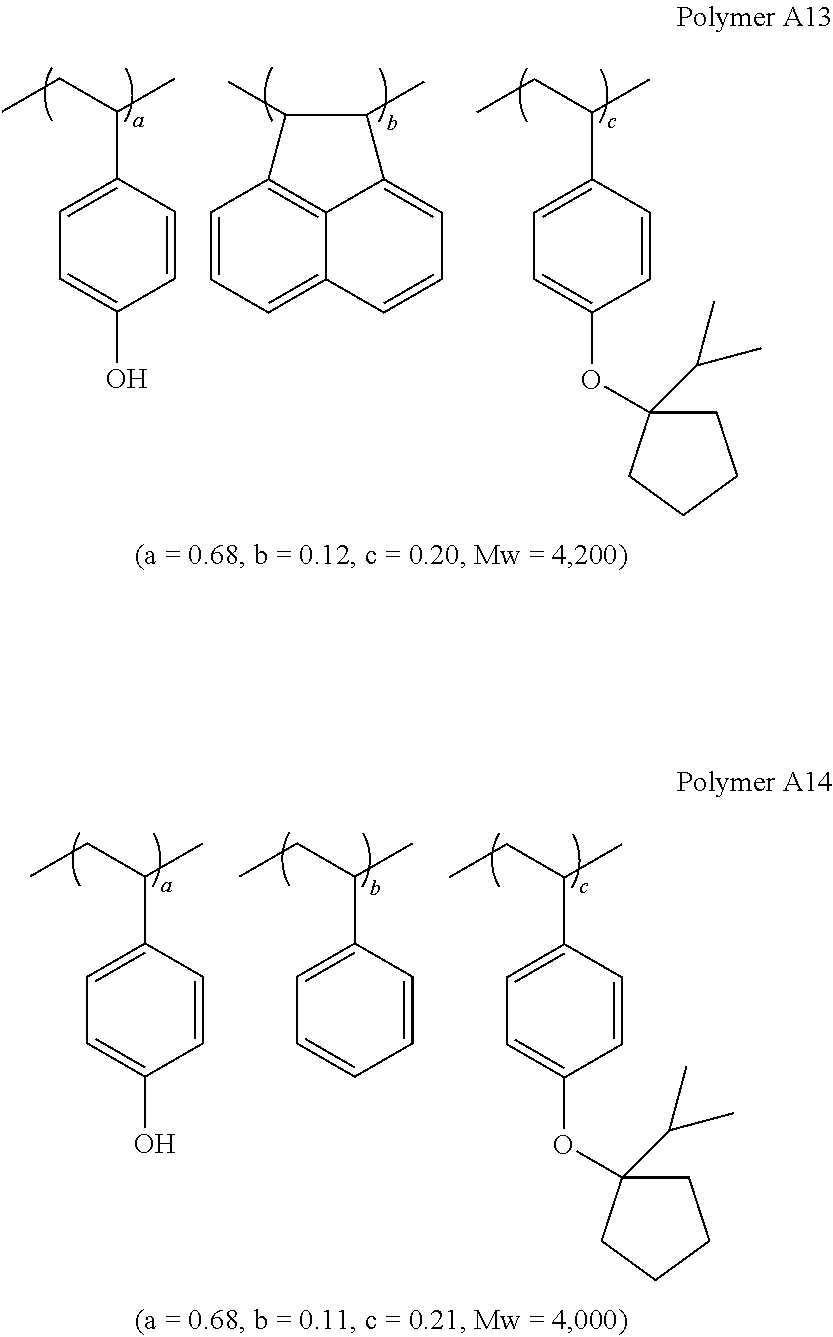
C1=CC=C2C3=C1C(C)C(C)C3=CC=C2.C1(C(CC)C)=CC=C(OC2(C(C)C)CCCC2)C=C1.C1(C(CC)C)=CC=C(O)C=C1.C1(C(CC)C)=CC=C(OC2(C(C)C)CCCC2)C=C1.C1(C(CC)C)=CC=C(O)C=C1.C1(C(CC)C)=CC=CC=C1
